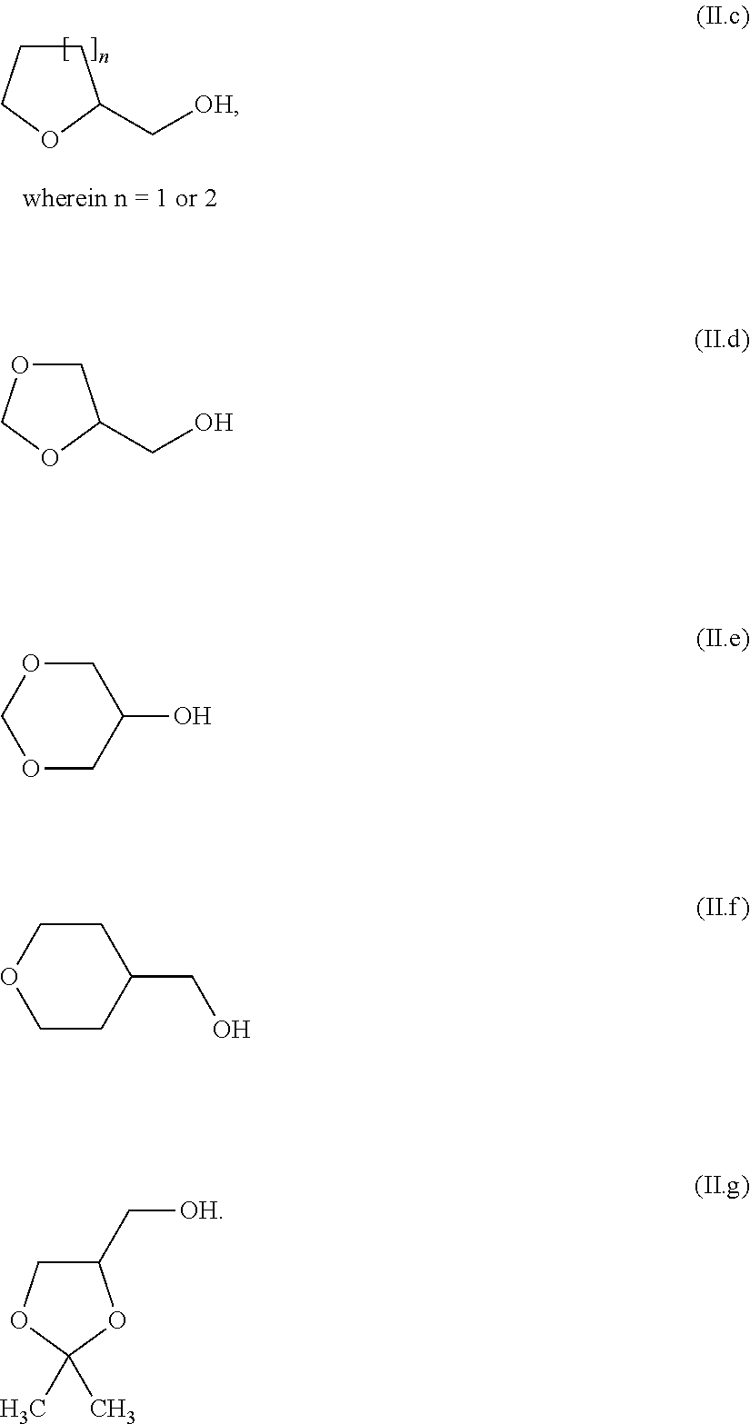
C1OCOC1CO.C1(C[OH])COC(C)(C)O1.C1CCOC1C[OH].C1OCOCC1O.C1COCCC1CO
